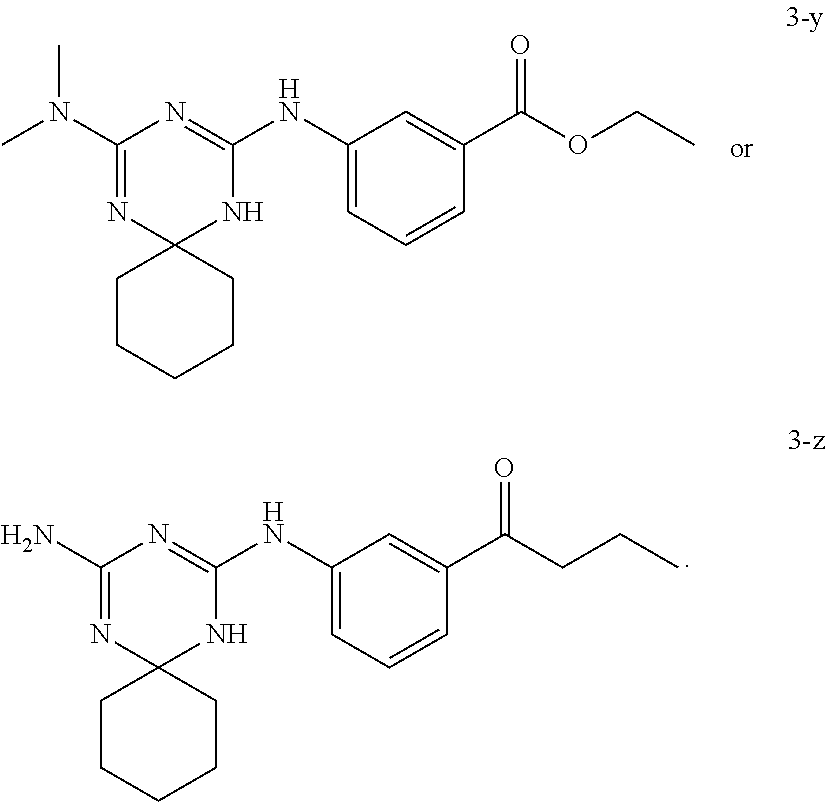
C1(NC2=NC(N(C)C)=NC3(N2)CCCCC3)=CC=CC(C(OCC)=O)=C1.C1(NC2=NC(N)=NC3(N2)CCCCC3)=CC=CC(C(CCC)=O)=C1
